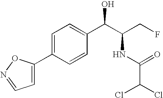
C1=C(C2=CC=NO2)C=CC(C(C(CF)NC(=O)C(Cl)Cl)O)=C1
